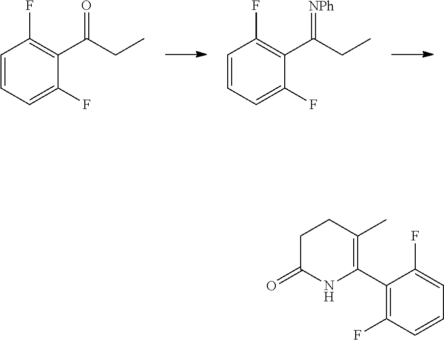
C1=CC=C(F)C(C(CC)=O)=C1F.C1=CC=C(F)C(C(CC)=[NPh])=C1F.C1(C2=C(C)CCC(=O)N2)=C(F)C=CC=C1F
